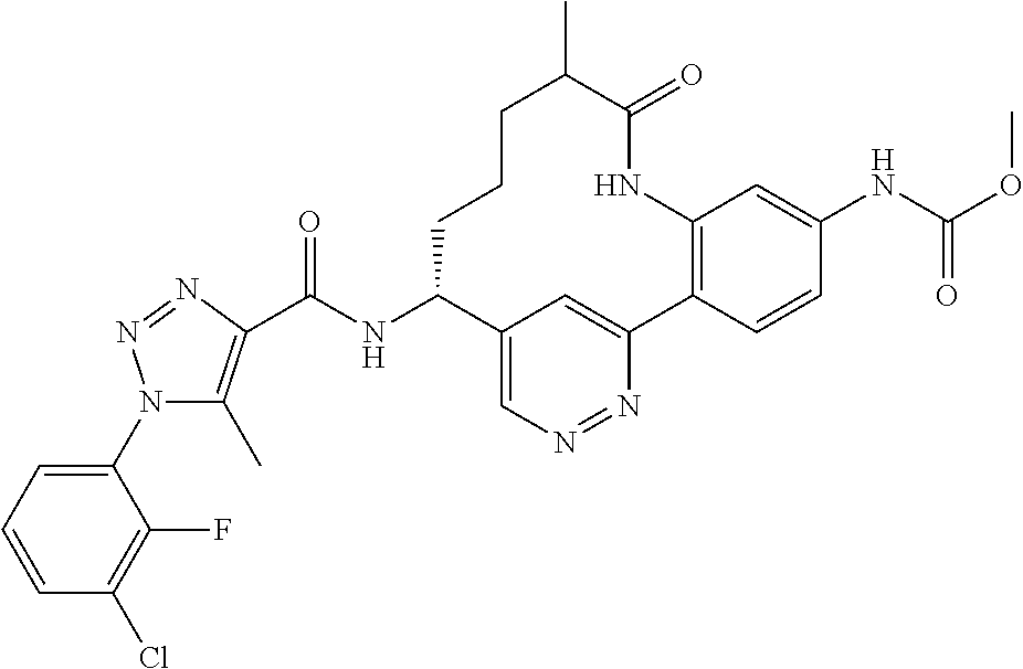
C(NC1CCCC(C)C(=O)NC2=C(C3=CC1=CN=N3)C=CC(NC(OC)=O)=C2)(=O)C1=C(C)N(C2=CC=CC(Cl)=C2F)N=N1
